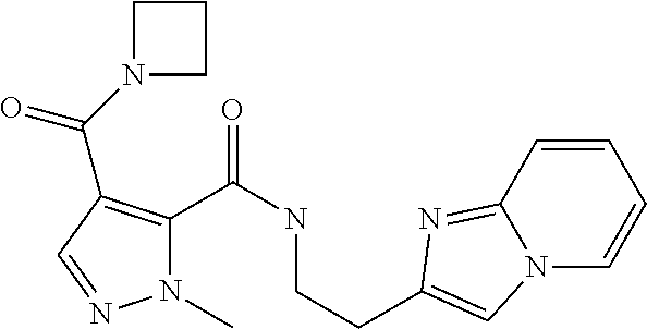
N1(C)C(C(NCCC2=CN3C(=N2)C=CC=C3)=O)=C(C(N2CCC2)=O)C=N1
